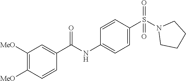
C1([MeO])=C([MeO])C=CC(C(NC2=CC=C(S(N3CCCC3)(=O)=O)C=C2)=O)=C1
